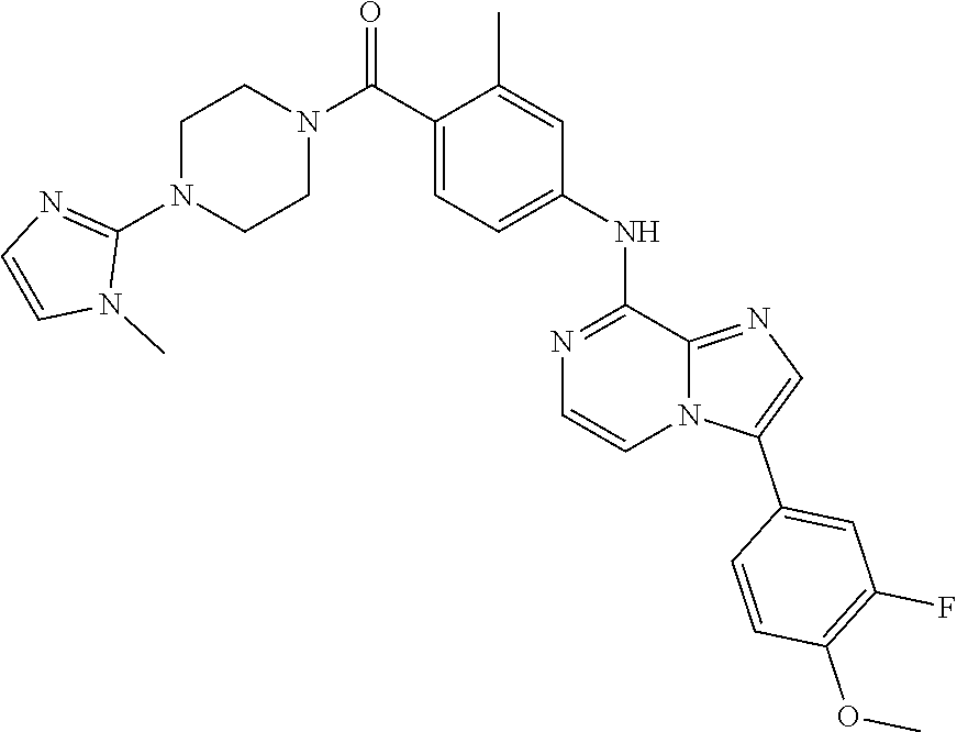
C1=C(C(N2CCN(C3=NC=CN3C)CC2)=O)C(C)=CC(NC2=NC=CN3C2=NC=C3C2=CC(F)=C(OC)C=C2)=C1
